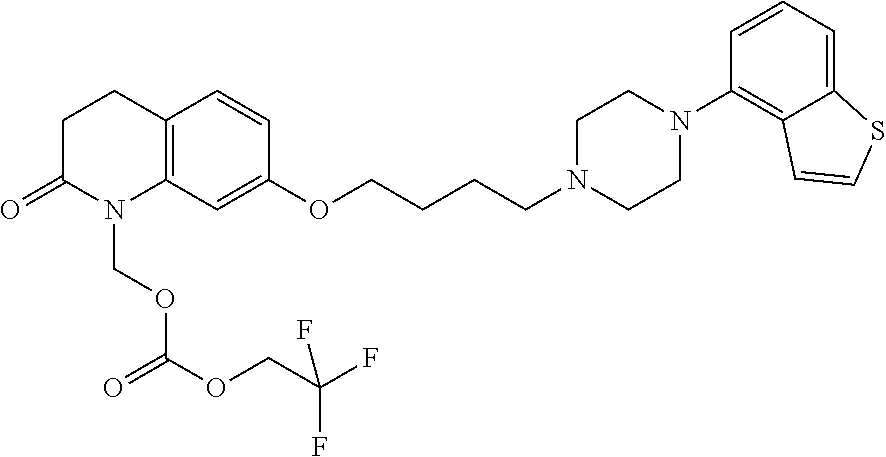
C12=C(C=C(OCCCCN3CCN(C4=C5C(=CC=C4)SC=C5)CC3)C=C1)N(COC(=O)OCC(F)(F)F)C(=O)CC2
